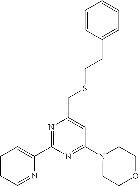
C1(C2=CC=CC=N2)=NC(CSCCC2=CC=CC=C2)=CC(N2CCOCC2)=N1
